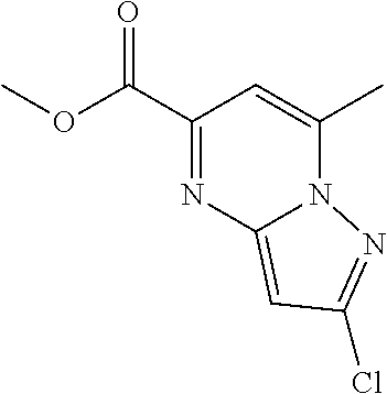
C1(C(OC)=O)=NC2=CC(Cl)=NN2C(C)=C1
